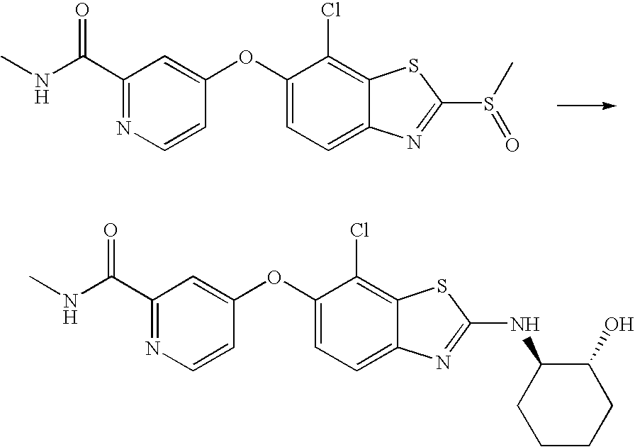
CNC(C1=NC=CC(OC2=CC=C3C(=C2Cl)SC(S(C)=O)=N3)=C1)=O.CNC(C1=NC=CC(OC2=CC=C3C(=C2Cl)SC(NC2CCCCC2O)=N3)=C1)=O
